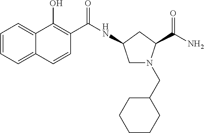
C1=CC=C2C(=C1)C(O)=C(C(NC1CN(CC3CCCCC3)C(C(N)=O)C1)=O)C=C2
